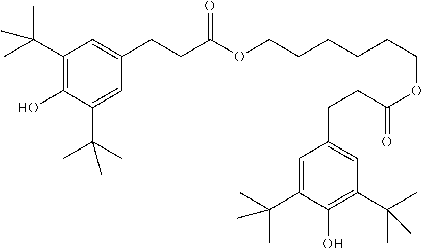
C(OC(CCC1=CC(C(C)(C)C)=C(O)C(C(C)(C)C)=C1)=O)CCCCCOC(CCC1=CC(C(C)(C)C)=C(O)C(C(C)(C)C)=C1)=O
